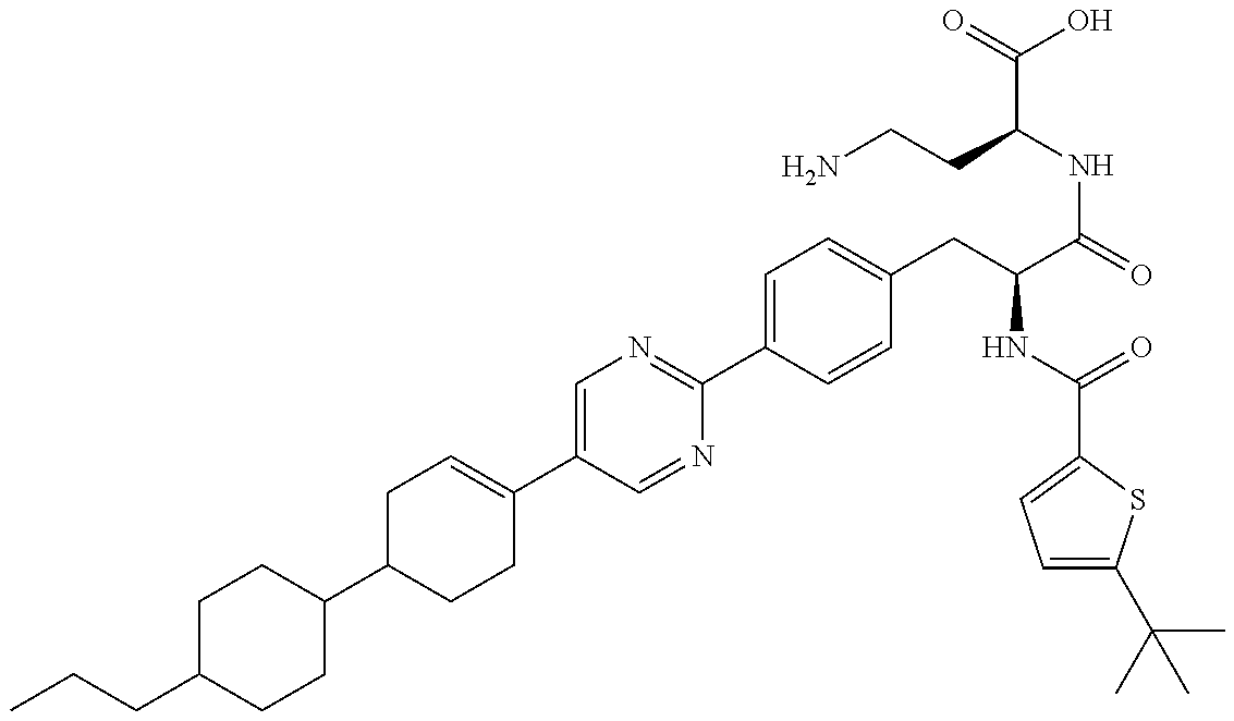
C1(C2CCC(C3=CN=C(C4=CC=C(CC(NC(=O)C5=CC=C(C(C)(C)C)S5)C(NC(CCN)C(O)=O)=O)C=C4)N=C3)=CC2)CCC(CCC)CC1
